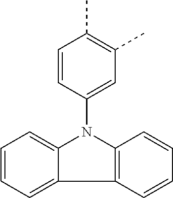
C1=CC=C2C(=C1)N(C1=CC(C)=C(C)C=C1)C1=C2C=CC=C1
